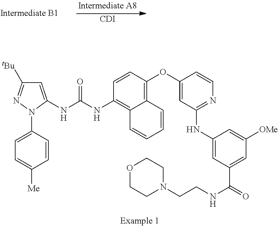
[CDI].C1=C(NC(NC2=C3C(=C(OC4=CC(NC5=CC(C(=O)NCCN6CCOCC6)=CC([OMe])=C5)=NC=C4)C=C2)C=CC=C3)=O)N(C2=CC=C([Me])C=C2)N=C1[tBu]
